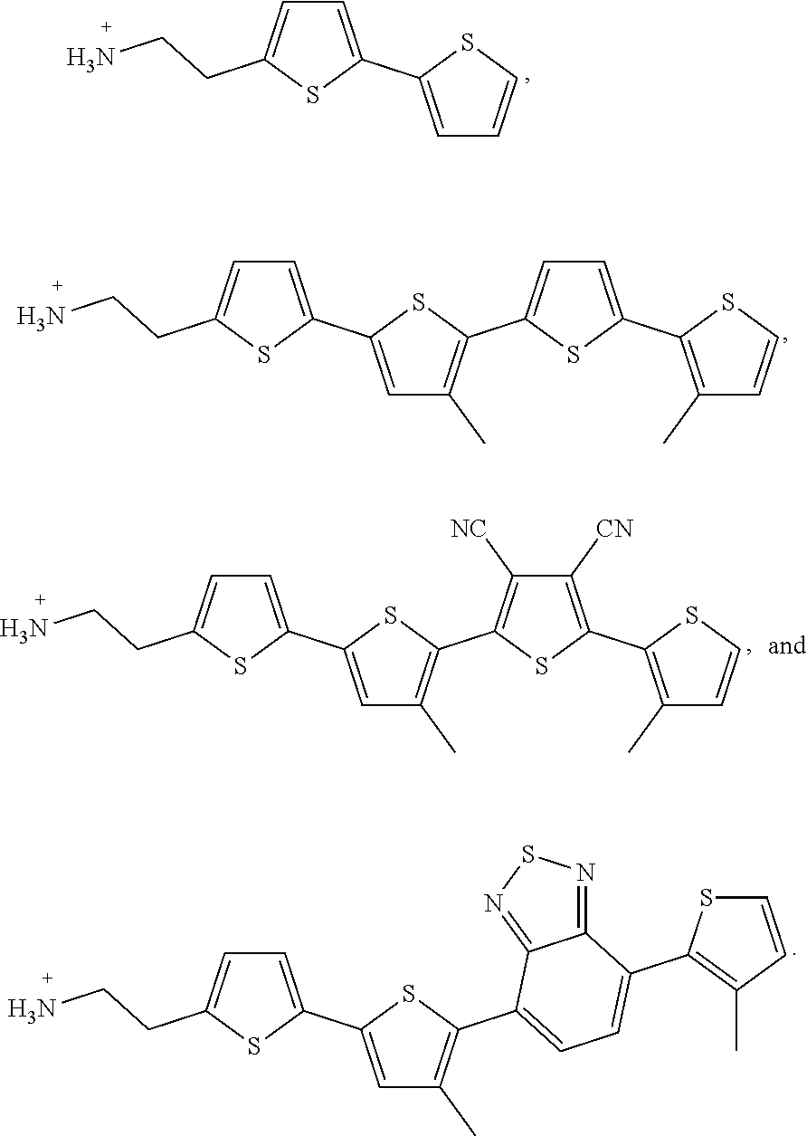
C1=C(C2=CC=CS2)SC(CCN)=C1.C1=C(C2=CC(C)=C(C3=CC=C(C4=C(C)C=CS4)S3)S2)SC(CCN)=C1.C1=C(C2=CC(C)=C(C3=C([NC])C([CN])=C(C4=C(C)C=CS4)S3)S2)SC(CCN)=C1.C1=C(C2=CC(C)=C(C3=CC=C(C4=C(C)C=CS4)C4=NSN=C34)S2)SC(CCN)=C1
